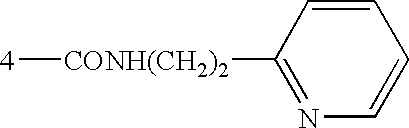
[4][CONH(CH2)2]C1=NC=CC=C1
